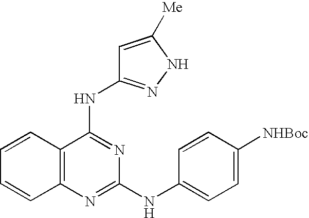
C1=CC2=C(C=C1)N=C(NC1=CC=C([NHBoc])C=C1)N=C2NC1=NNC([Me])=C1
